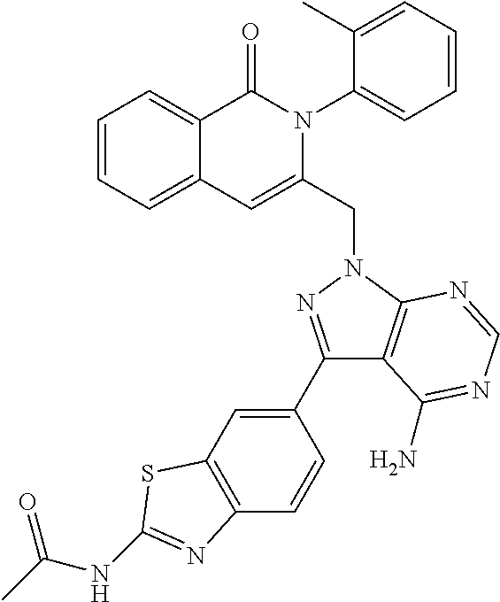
C1=CC=C2C(=C1)C(=O)N(C1=CC=CC=C1C)C(CN1C3=C(C(C4=CC5=C(C=C4)N=C(NC(C)=O)S5)=N1)C(N)=NC=N3)=C2
